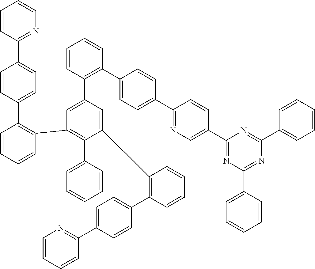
C1=CC(C2=CC=C(C3=C(C4=C(C5=CC=CC=C5)C(C5=C(C6=CC=C(C7=NC=CC=C7)C=C6)C=CC=C5)=CC(C5=C(C6=CC=C(C7=NC=C(C8=NC(C9=CC=CC=C9)=NC(C9=CC=CC=C9)=N8)C=C7)C=C6)C=CC=C5)=C4)C=CC=C3)C=C2)=NC=C1
